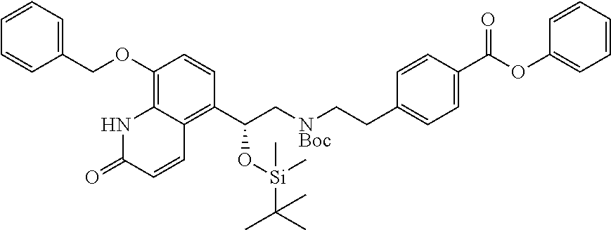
C1(COC2=C3C(=C(C(C[NBoc]CCC4=CC=C(C(OC5=CC=CC=C5)=O)C=C4)O[Si](C(C)(C)C)(C)C)C=C2)C=CC(=O)N3)=CC=CC=C1
